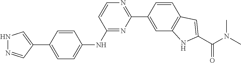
C1(C2=CC3=C(C=C2)C=C(C(N(C)C)=O)N3)=NC=CC(NC2=CC=C(C3=CNN=C3)C=C2)=N1
